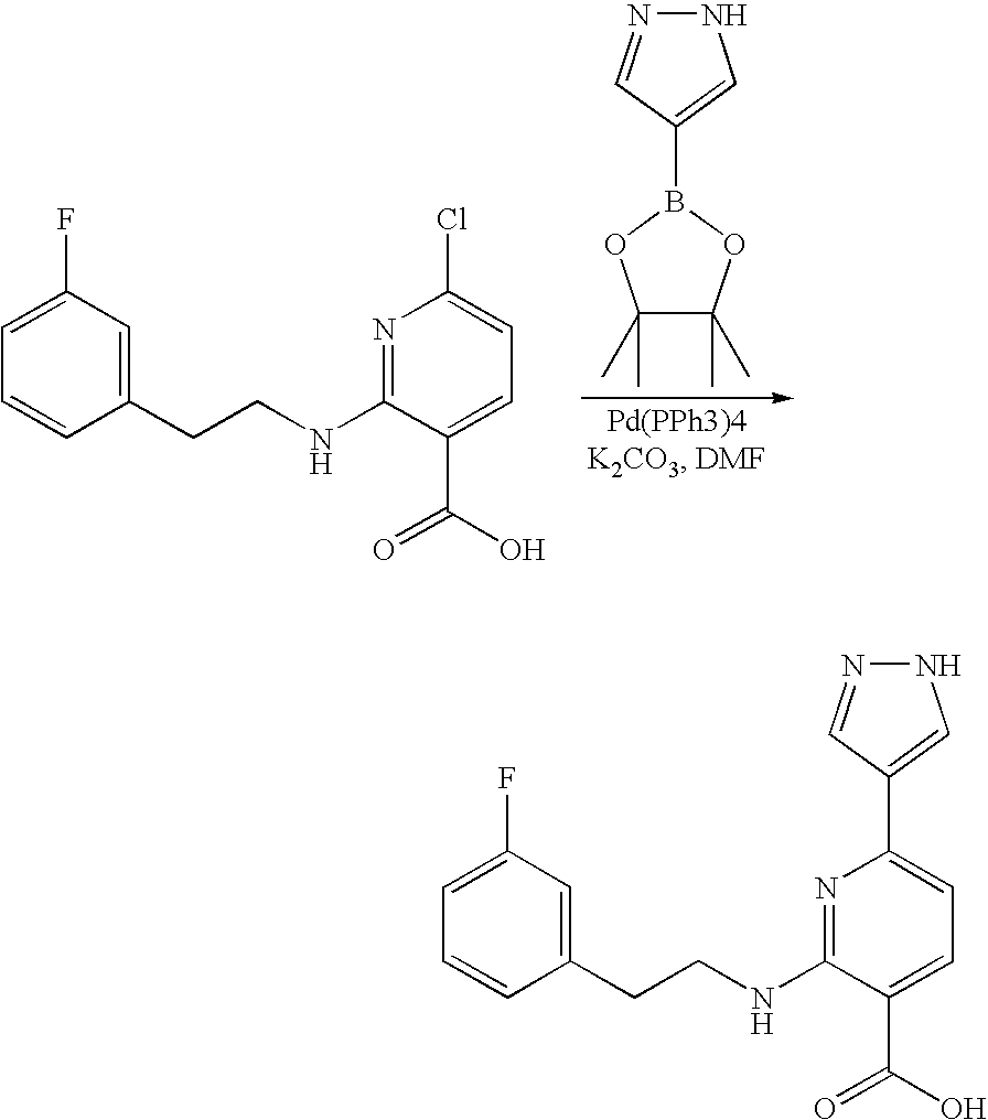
C1(CCNC2=NC(Cl)=CC=C2C(O)=O)=CC(F)=CC=C1.N1N=CC(B2OC(C)(C)C(C)(C)O2)=C1.C1(CCNC2=NC(C3=CNN=C3)=CC=C2C(O)=O)=CC(F)=CC=C1
